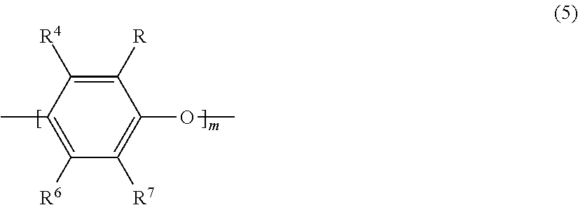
C1([R])=C([R4])C(C)=C([R6])C([R7])=C1OC
